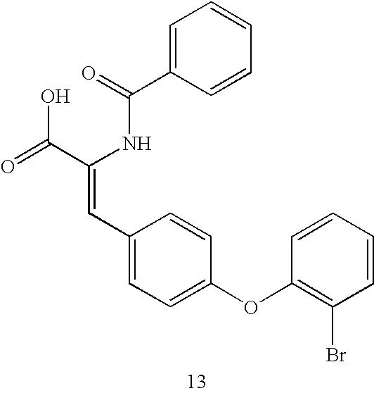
C1=C(C(=O)NC(C(=O)O)=CC2=CC=C(OC3=C(Br)C=CC=C3)C=C2)C=CC=C1
